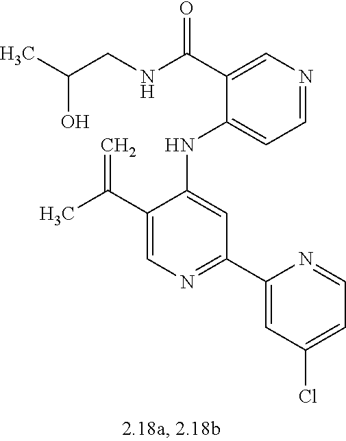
C1(NC2=CC(C3=CC(Cl)=CC=N3)=NC=C2C(C)=C)=CC=NC=C1C(NCC(C)O)=O
